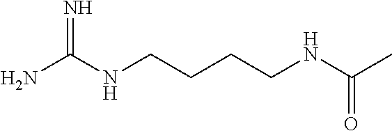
NC(NCCCCNC(C)=O)=N
